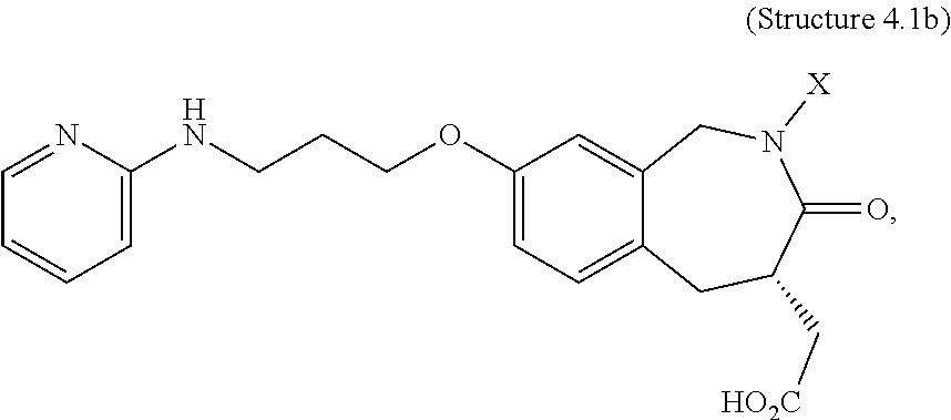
C1(OCCCNC2=CC=CC=N2)=CC=C2C(=C1)CN([X])C(=O)C(C[HO2C])C2
